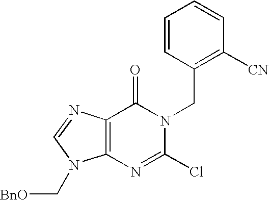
C12=C(N=CN1C[BnO])C(=O)N(CC1=C([CN])C=CC=C1)C(Cl)=N2
